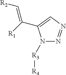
N1([R3][R4])N=NC=C1C([R1])=C[R2]
